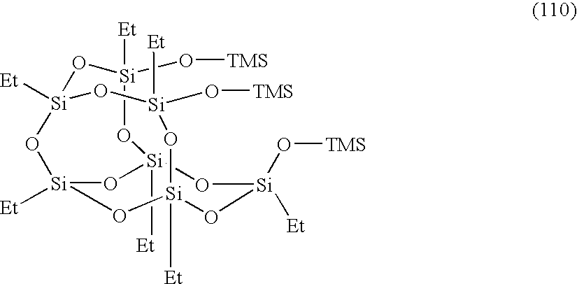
O1[Si]2([Et])O[Si](O[TMS])([Et])O[Si]3([Et])O[Si]([Et])(O2)O[Si]([Et])(O[Si]1(O[TMS])[Et])O[Si](O[TMS])([Et])O3
